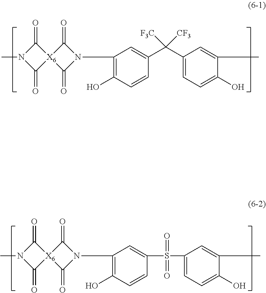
C1(N2C(=O)[X6]3(C2=O)C(=O)N(C)C3=O)=C(O)C=CC(C(C2=CC=C(O)C(C)=C2)([F3C])[CF3])=C1.C1(N2C(=O)[X6]3(C2=O)C(=O)N(C)C3=O)=C(O)C=CC(S(C2=CC=C(O)C(C)=C2)(=O)=O)=C1
